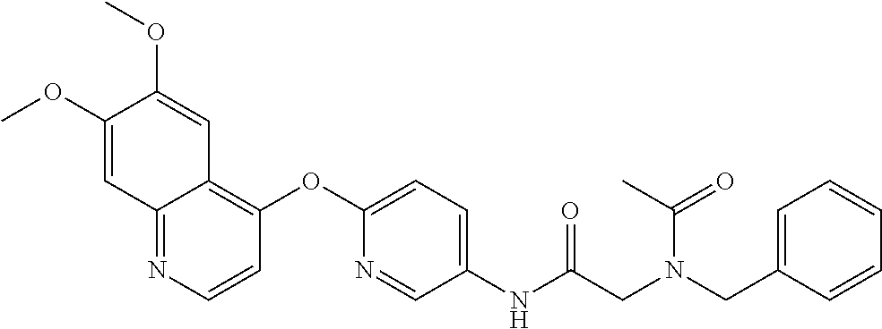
C1(OC)=CC2=NC=CC(OC3=CC=C(NC(=O)CN(C(=O)C)CC4=CC=CC=C4)C=N3)=C2C=C1OC
